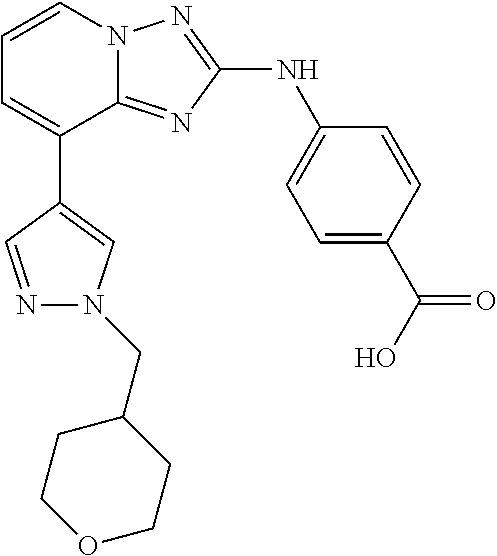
C1=C(C(O)=O)C=CC(NC2=NN3C(=N2)C(C2=CN(CC4CCOCC4)N=C2)=CC=C3)=C1
